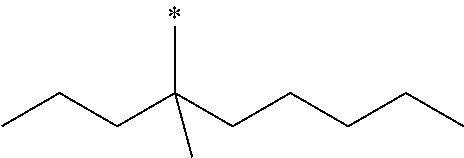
CC(CCCCC)(CCC)C
